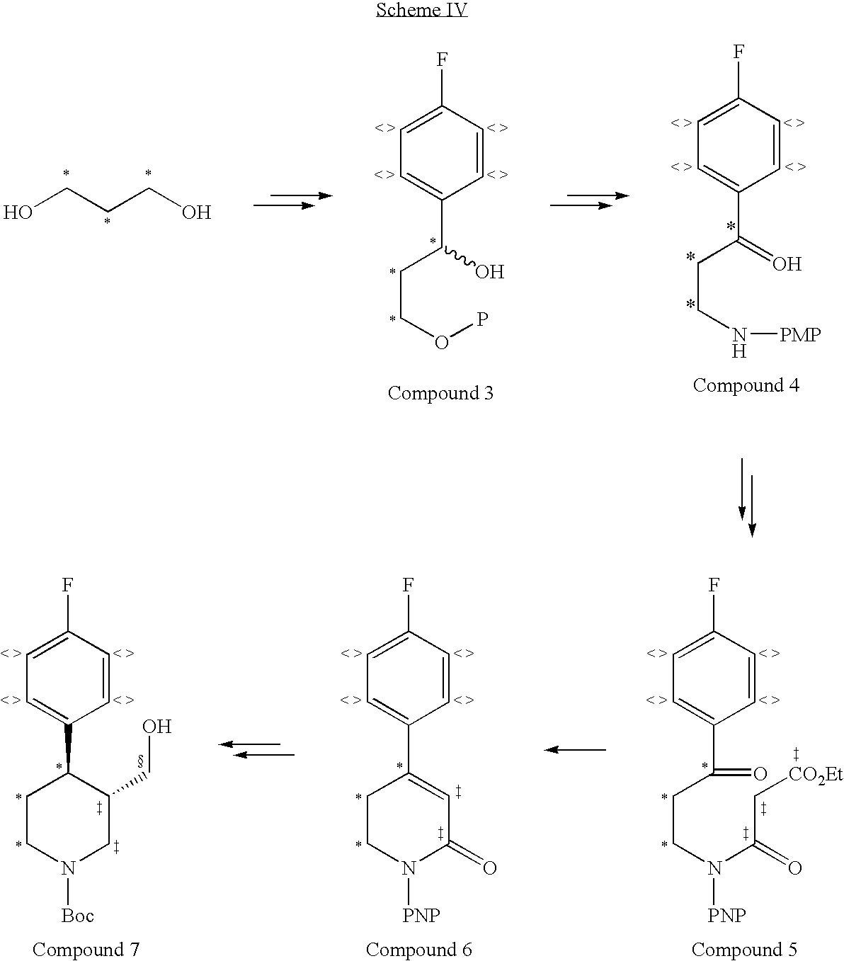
C1=C(F)C=CC(C(CCOP)O)=C1.C1=C(F)C=CC(C(CCN[PMP])=O)=C1.OCCCO.C1=C(F)C=CC(C2=CC(=O)N([PNP])CC2)=C1.C1=C(F)C=CC(C(CCN(C(C[CO2Et])=O)[PNP])=O)=C1.C1=C(F)C=CC(C2CCN([Boc])CC2CO)=C1
